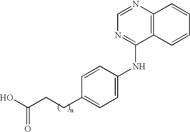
OC(CCC1=CC=C(NC2=NC=NC3=C2C=CC=C3)C=C1)=O
